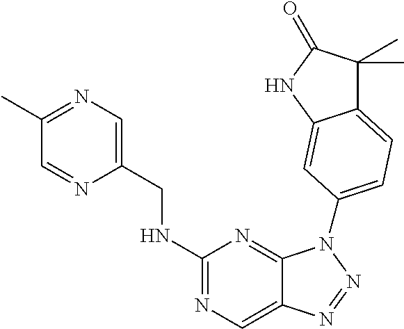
C1(NCC2=CN=C(C)C=N2)=NC=C2C(=N1)N(C1=CC=C3C(C)(C)C(=O)NC3=C1)N=N2
